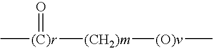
C[(C)r](=O)[(CH2)m][(O)v]C
